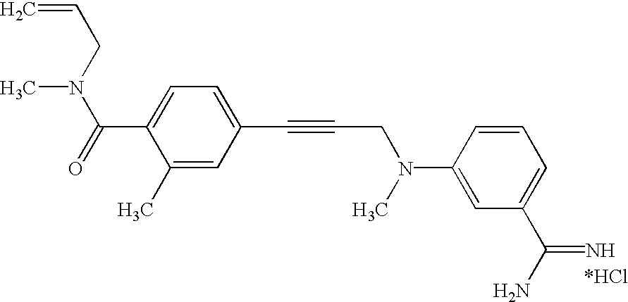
C=CCN(C)C(=O)C1=CC=C(C#CCN(C)C2=CC(C(N)=N)=CC=C2)C=C1C
